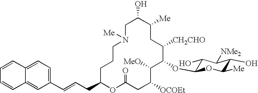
C1C(O)C([Me])CC([CH2CHO])C(OC2C(O)C([NMe2])C(O)C([Me])O2)C([MeO])C([OCOEt])CC(=O)OC(CC=CC2=CC=C3C(=C2)C=CC=C3)CCCN1[Me]
